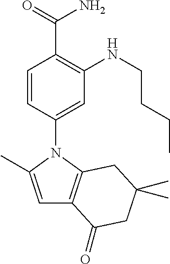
C1=CC(N2C3=C(C=C2C)C(=O)CC(C)(C)C3)=CC(NCCCC)=C1C(=O)N
